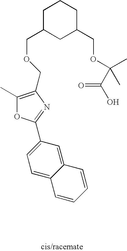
C1C(COCC2=C(C)OC(C3=CC=C4C(=C3)C=CC=C4)=N2)CC(COC(C)(C)C(O)=O)CC1
